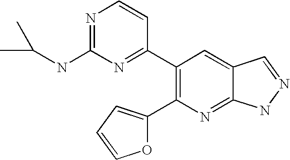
C1(C2=NC(NC(C)C)=NC=C2)=C(C2=CC=CO2)N=C2C(=C1)C=NN2
